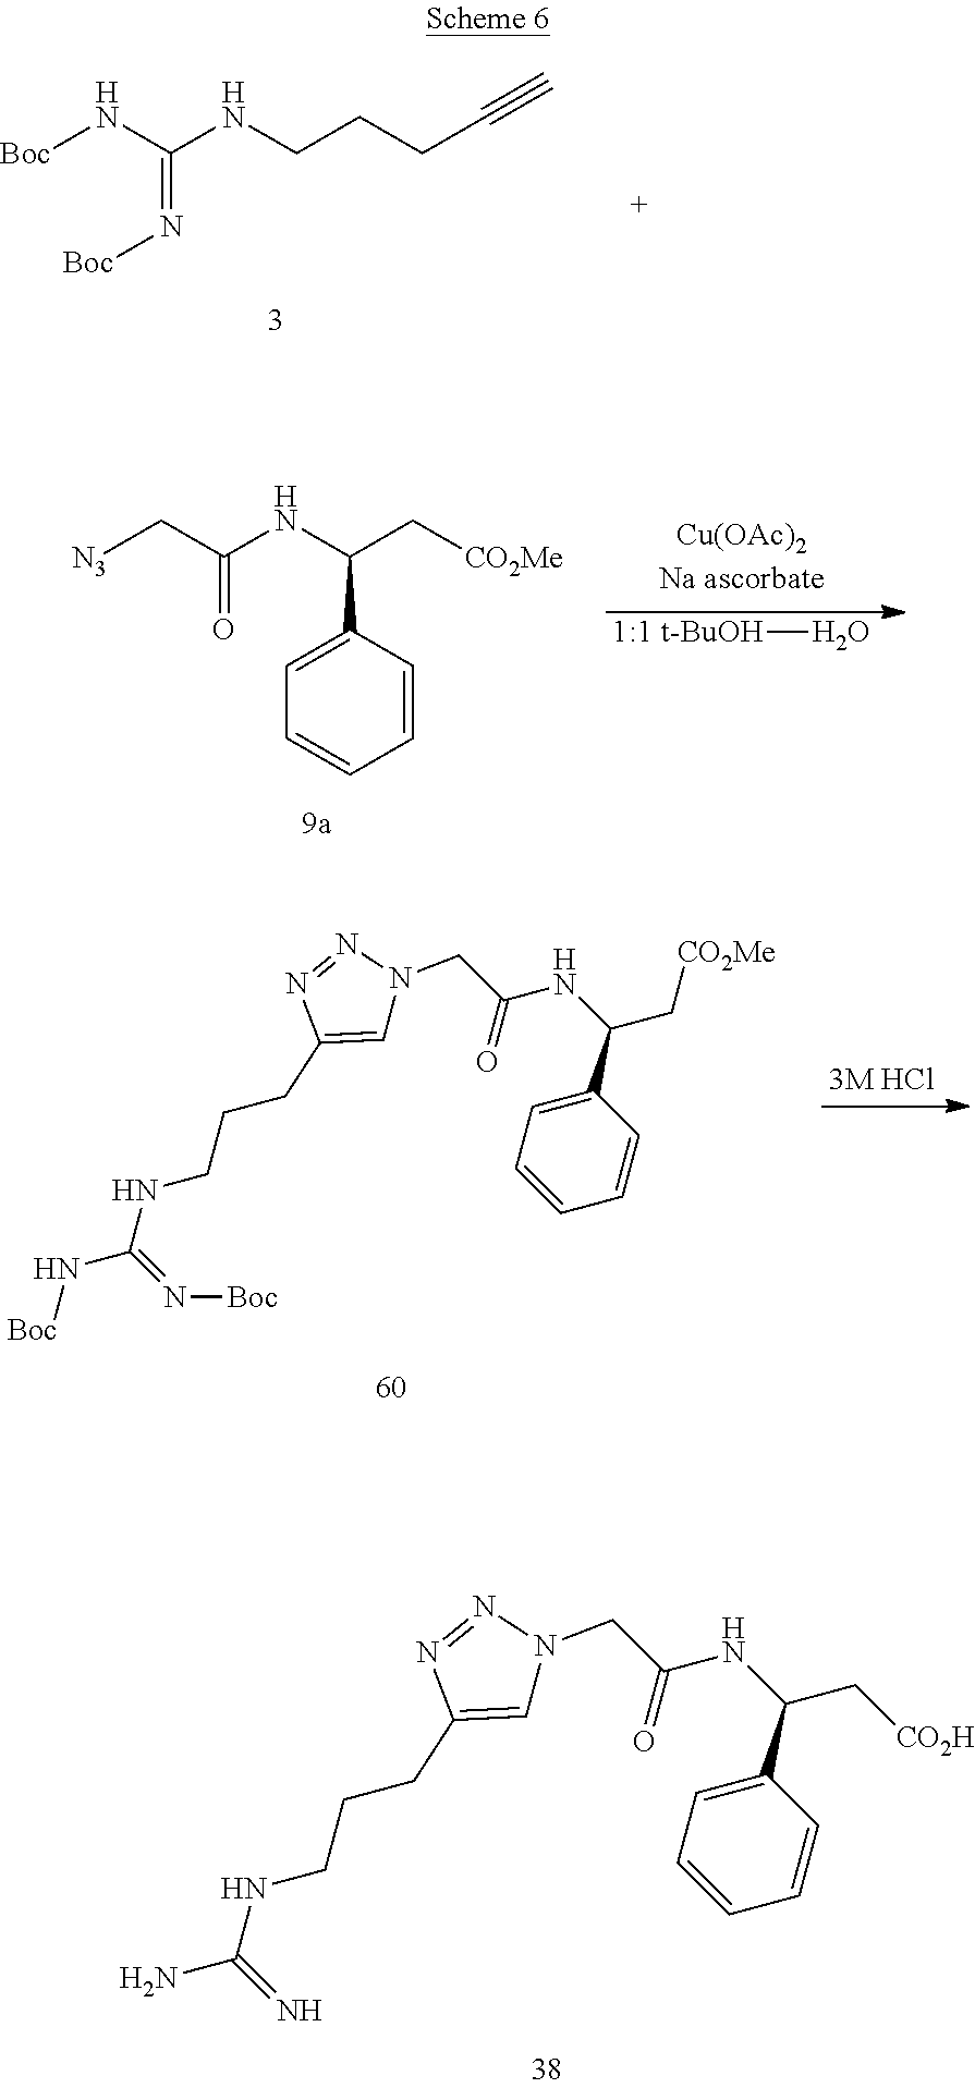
[Boc]NC(NCCCC#C)=N[Boc].C1(C(NC(=O)CN2C=C(CCCNC(N)=N)N=N2)C[CO2H])=CC=CC=C1.C1(C(NC(=O)CN2C=C(CCCNC(N[Boc])=N[Boc])N=N2)C[CO2Me])=CC=CC=C1.[N3]CC(NC(C[CO2Me])C1=CC=CC=C1)=O.[1:1 t-BuOH]O
